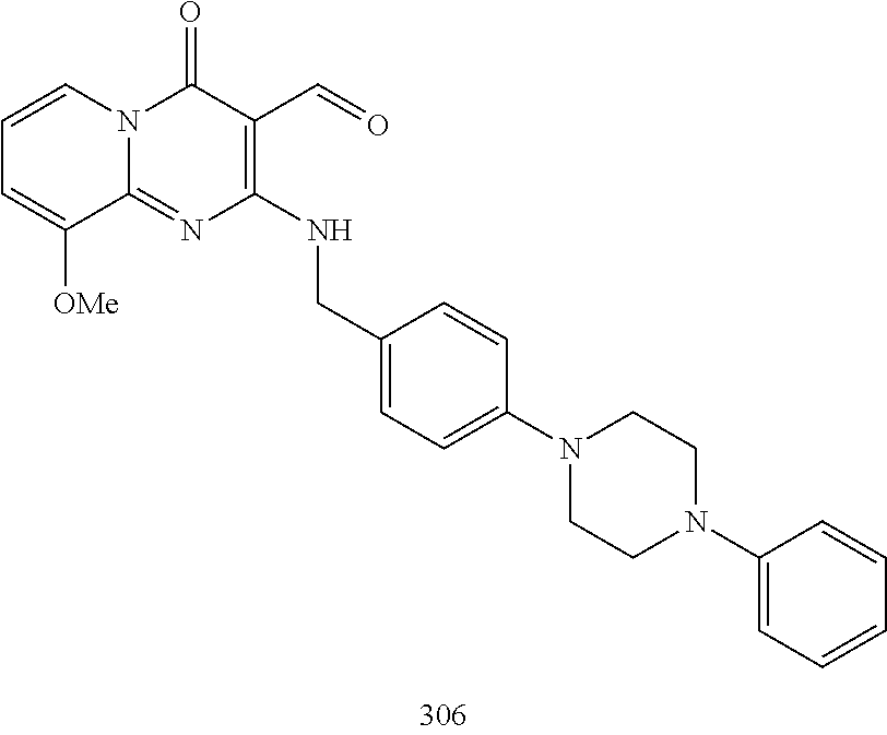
C1=CC=C([OMe])C2=NC(NCC3=CC=C(N4CCN(C5=CC=CC=C5)CC4)C=C3)=C(C=O)C(=O)N12
